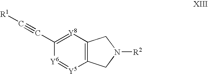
C12=C(CN([R2])C1)[Y5]=[Y6]C(C#C[R1])=[Y8]2
